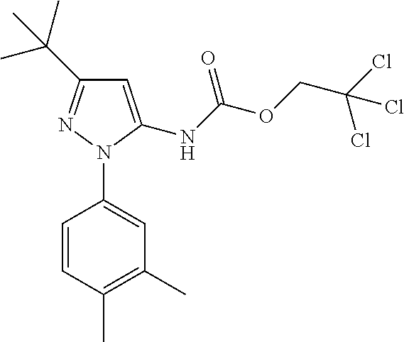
C1=CC(C)=C(C)C=C1N1C(NC(OCC(Cl)(Cl)Cl)=O)=CC(C(C)(C)C)=N1
